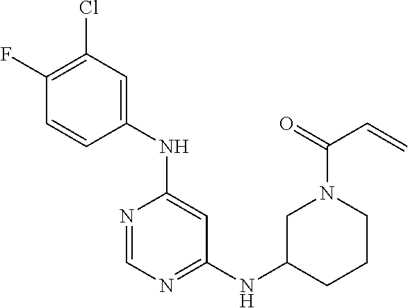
C1(F)=C(Cl)C=C(NC2=CC(NC3CCCN(C(=O)C=C)C3)=NC=N2)C=C1
